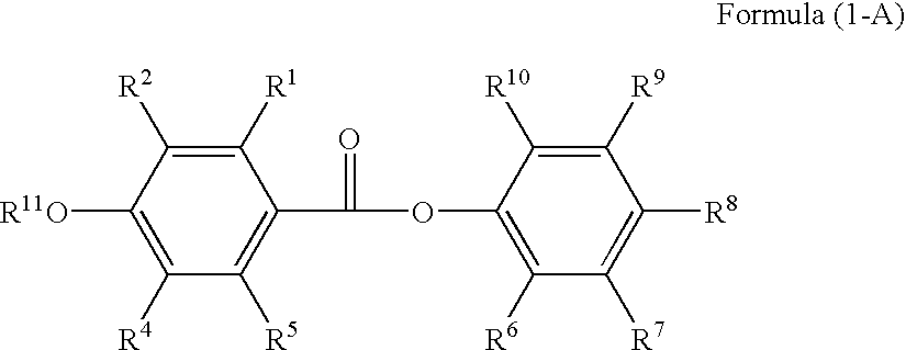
C1([R1])=C([R2])C([R11O])=C([R4])C([R5])=C1C(=O)OC1=C([R6])C([R7])=C([R8])C([R9])=C1[R10]
